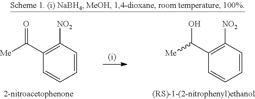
C1(C([Me])=O)=C([NO2])C=CC=C1.C1(C([Me])O)=C([NO2])C=CC=C1
